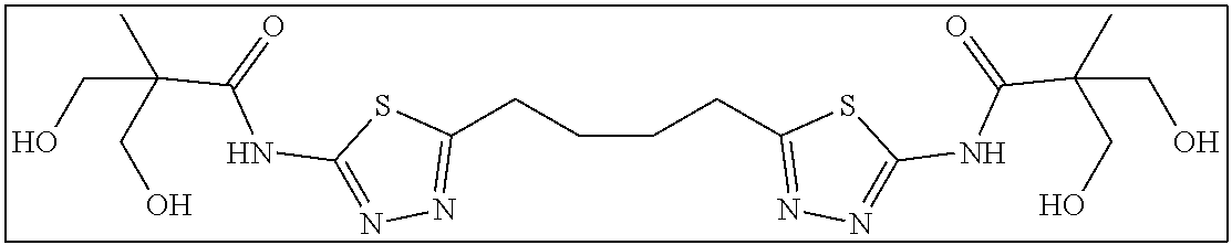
C1(CCCCC2=NN=C(NC(C(CO)(C)CO)=O)S2)=NN=C(NC(=O)C(CO)(C)CO)S1
